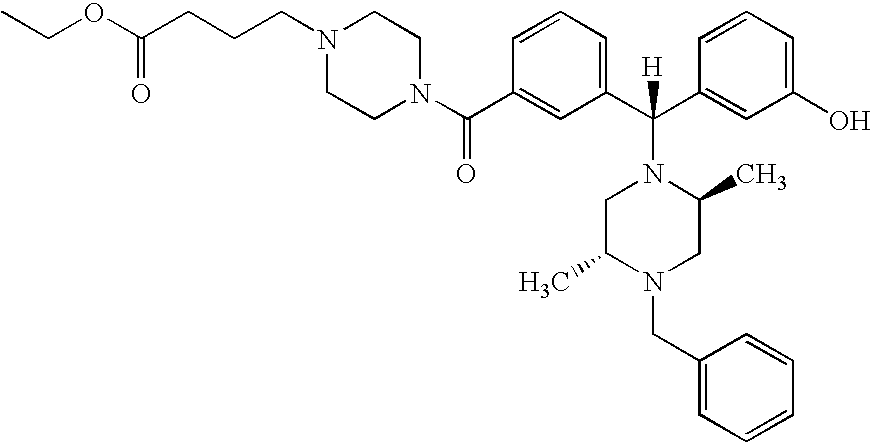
CCOC(CCCN1CCN(C(C2=CC(C(N3CC(C)N(CC4=CC=CC=C4)CC3C)(C3=CC(O)=CC=C3)[H])=CC=C2)=O)CC1)=O
